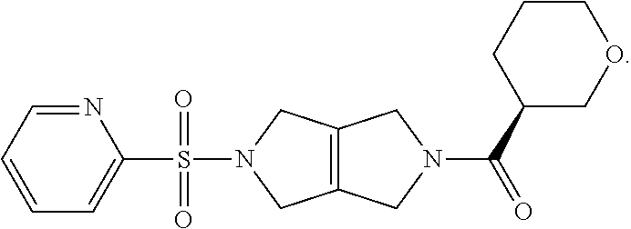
C1=NC(S(N2CC3=C(C2)CN(C(C2COCCC2)=O)C3)(=O)=O)=CC=C1
